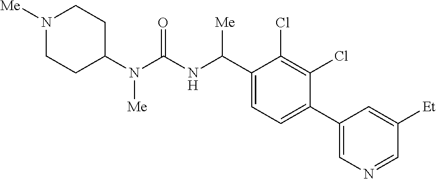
C1(N(C(NC(C2=CC=C(C3=CN=CC([Et])=C3)C(Cl)=C2Cl)[Me])=O)[Me])CCN([Me])CC1
